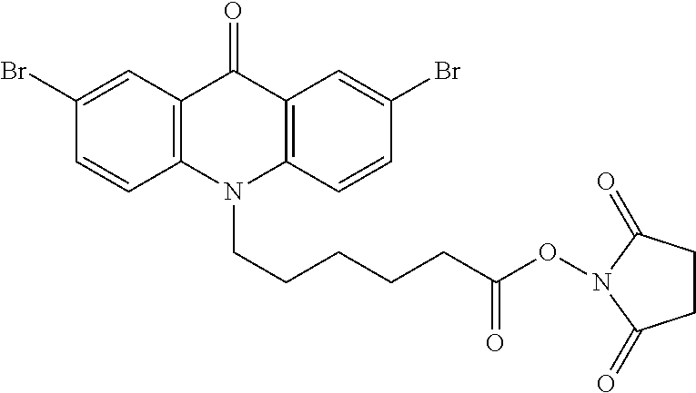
C12=C(C=CC(Br)=C1)N(CCCCCC(ON1C(=O)CCC1=O)=O)C1=C(C2=O)C=C(Br)C=C1
